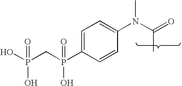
C1=C(P(CP(O)(O)=O)(O)=O)C=CC(N(C(=O)C)C)=C1
